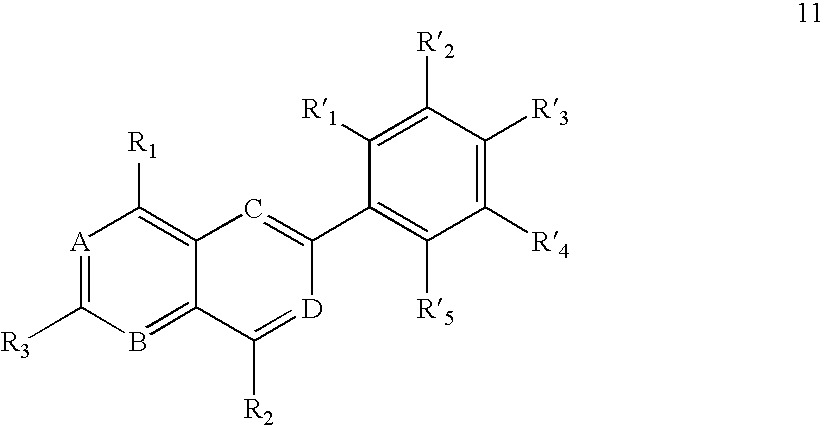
[A]1=C([R3])B=C2C(=C1[R1])C=C(C1=C([R5])C([R4])=C([R3])C([R2])=C1[R1])[D]=C2[R2]
